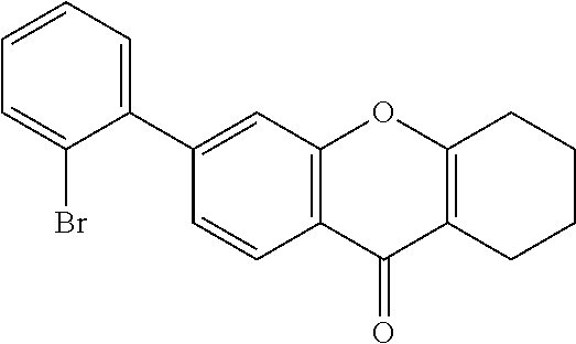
C1(C2=CC=CC=C2Br)=CC2=C(C=C1)C(=O)C1=C(O2)CCCC1
